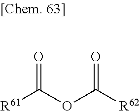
O=C([R61])OC(=O)[R62]
